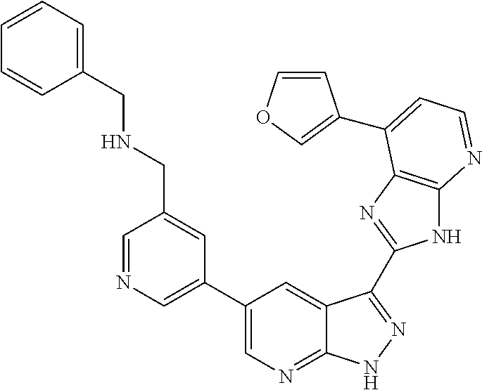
C1=NC=C(C2=CN=C3C(=C2)C(C2=NC4=C(N2)N=CC=C4C2=COC=C2)=NN3)C=C1CNCC1=CC=CC=C1
